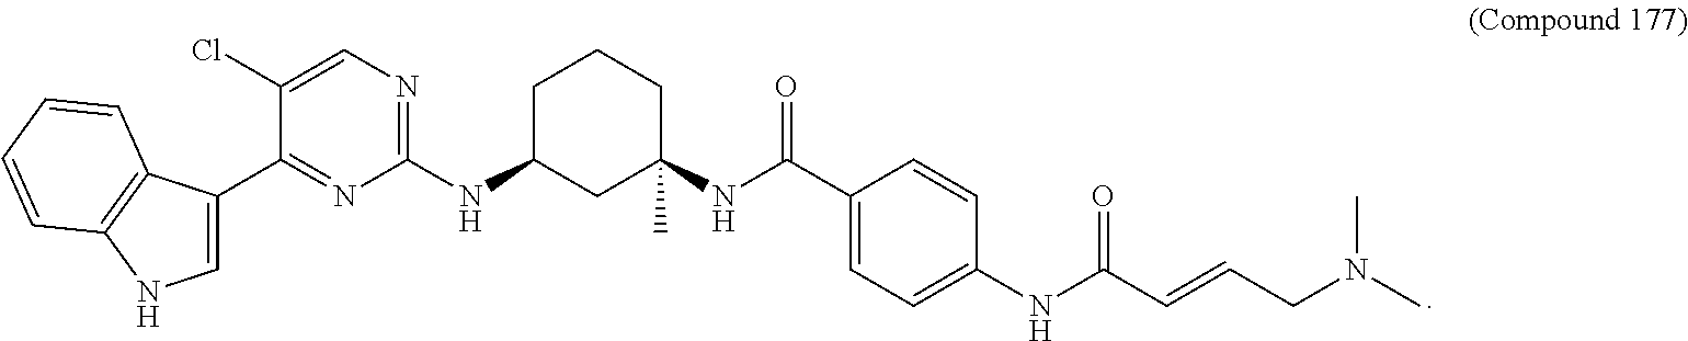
C1(NC2=NC=C(Cl)C(C3=CNC4=C3C=CC=C4)=N2)CCCC(NC(C2=CC=C(NC(C=CCN(C)C)=O)C=C2)=O)(C)C1
